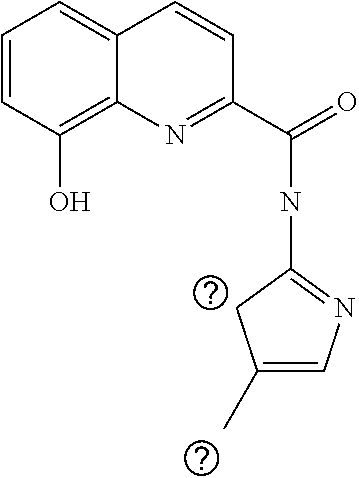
C1=CC(O)=C2C(=C1)C=CC(C(=O)NC1=NC=C(C)C1)=N2
